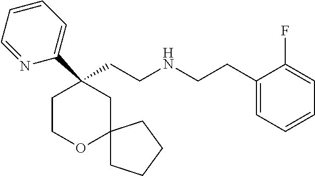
C1(CCNCCC2=CC=CC=C2F)(C2=CC=CC=N2)CCOC2(C1)CCCC2
